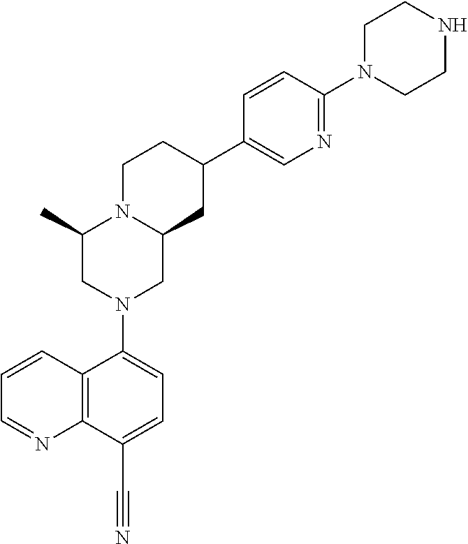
C12=C(C(C#N)=CC=C1N1CC3N(C(C)C1)CCC(C1=CN=C(N4CCNCC4)C=C1)C3)N=CC=C2
